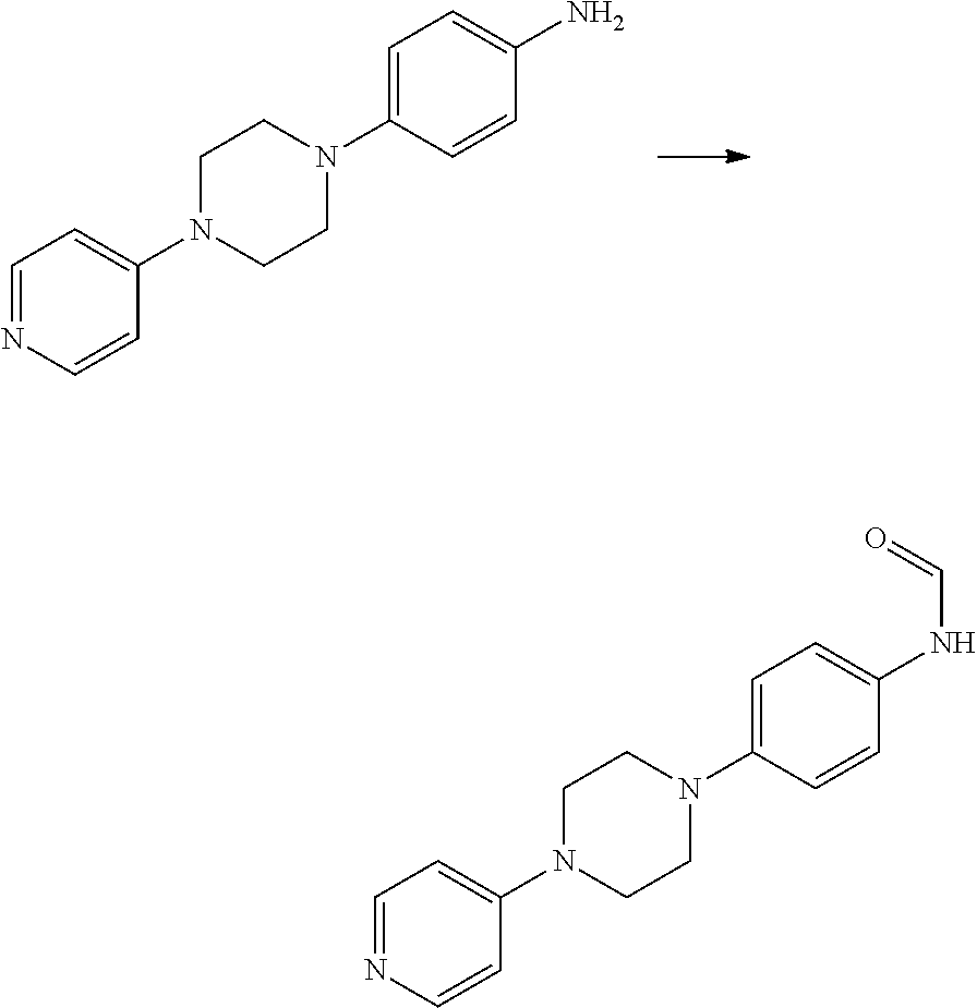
N1=CC=C(N2CCN(C3=CC=C(N)C=C3)CC2)C=C1.N1=CC=C(N2CCN(C3=CC=C(NC=O)C=C3)CC2)C=C1
